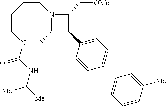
C1CCCN(C(NC([Me])[Me])=O)CC2N1C(C[OMe])C2C1=CC=C(C2=CC=CC([Me])=C2)C=C1
